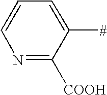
C1=CC=C([#])C([COOH])=N1
